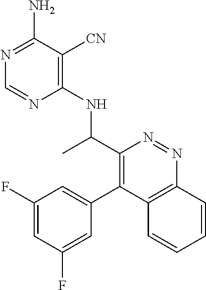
C1(NC(C2=C(C3=CC(F)=CC(F)=C3)C3=C(N=N2)C=CC=C3)C)=C([CN])C(N)=NC=N1
